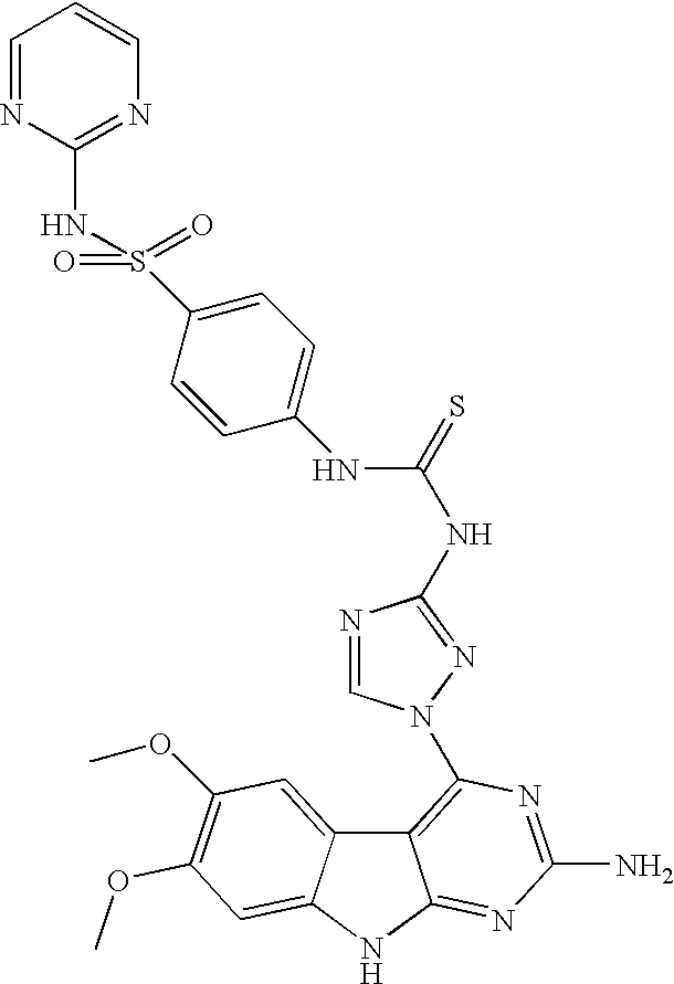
C12=C(N3C=NC(NC(=S)NC4=CC=C(S(NC5=NC=CC=N5)(=O)=O)C=C4)=N3)N=C(N)N=C1NC1=CC(OC)=C(OC)C=C21
